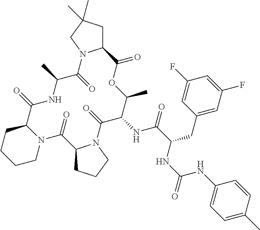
C12CC(C)(C)CN1C(=O)C(C)NC(=O)C1CCCCN1C(=O)C1CCCN1C(=O)C(NC(=O)C(CC1=CC(F)=CC(F)=C1)NC(=O)NC1=CC=C(C)C=C1)C(C)OC2=O
